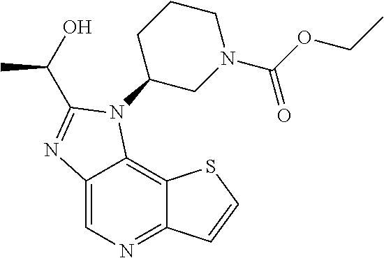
C12=CN=C3C(=C1N(C1CN(C(=O)OCC)CCC1)C(C(O)C)=N2)SC=C3
